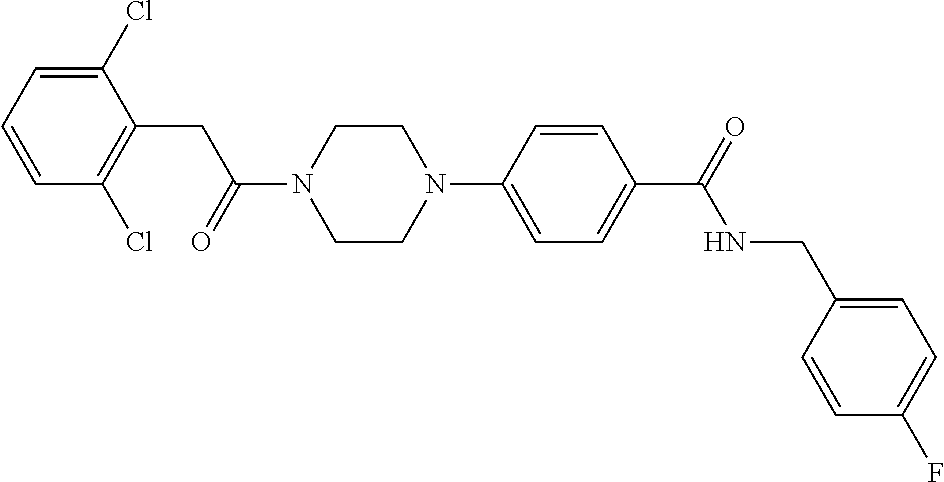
C1=CC=C(Cl)C(CC(N2CCN(C3=CC=C(C(=O)NCC4=CC=C(F)C=C4)C=C3)CC2)=O)=C1Cl
